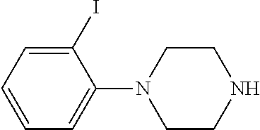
C1(I)=CC=CC=C1N1CCNCC1
